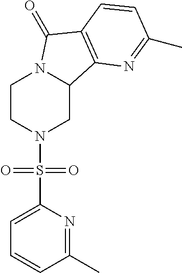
C1CN(S(C2=CC=CC(C)=N2)(=O)=O)CC2N1C(=O)C1=C2N=C(C)C=C1
